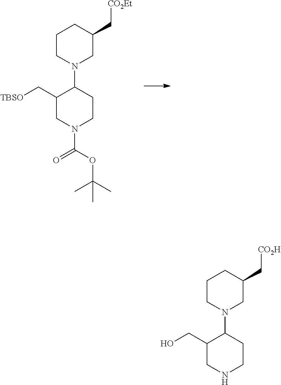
C1(C[TBSO])CN(C(OC(C)(C)C)=O)CCC1N1CC(C[CO2Et])CCC1.C1(CO)CNCCC1N1CC(C[CO2H])CCC1
